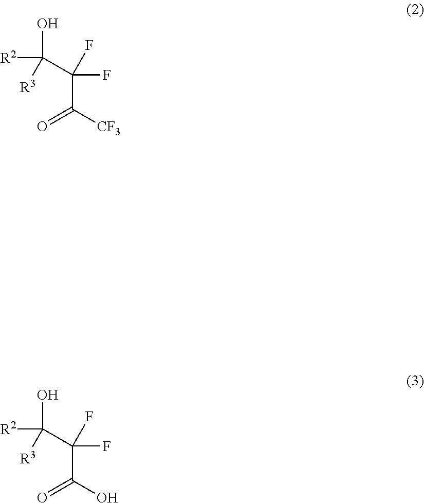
OC(C(C(=O)O)(F)F)([R2])[R3].OC(C(C(=O)[CF3])(F)F)([R2])[R3]
